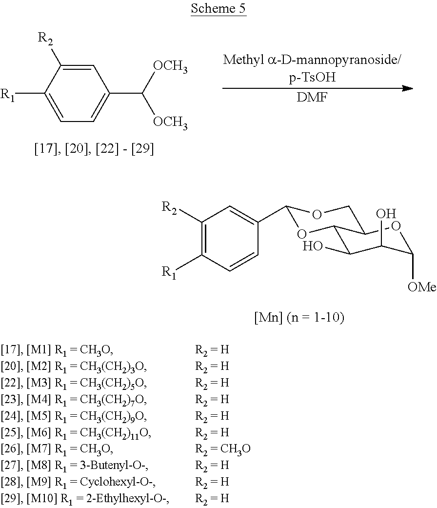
C1([R2])=C([R1])C=CC(C2OC3C(O)C(O)C([OMe])OC3CO2)=C1.C1=C([R2])C([R1])=CC=C1C([OCH3])[OCH3].[DMF]
